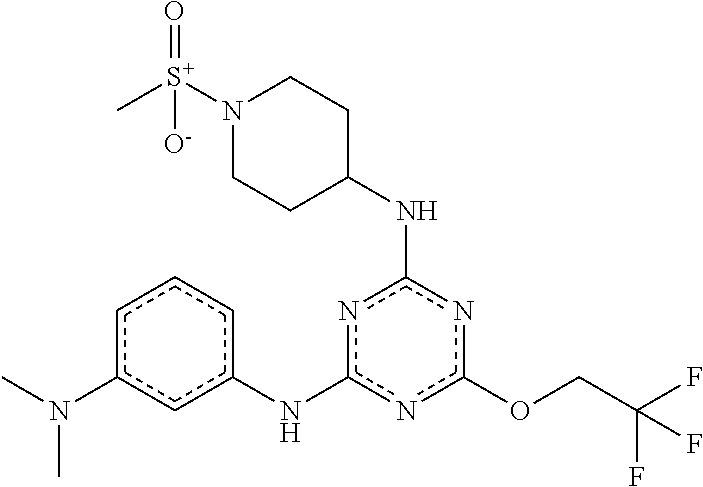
O(c1nc(NC2CCN([S+](C)(=O)[O-])CC2)nc(Nc2cccc(N(C)C)c2)n1)CC(F)(F)F
